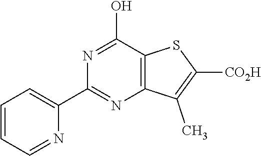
C1=CC=NC(C2=NC3=C(C(O)=N2)SC([CO2H])=C3C)=C1
